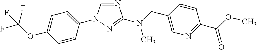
C1=C(OC(F)(F)F)C=CC(N2C=NC(N(CC3=CN=C(C(OC)=O)C=C3)C)=N2)=C1
